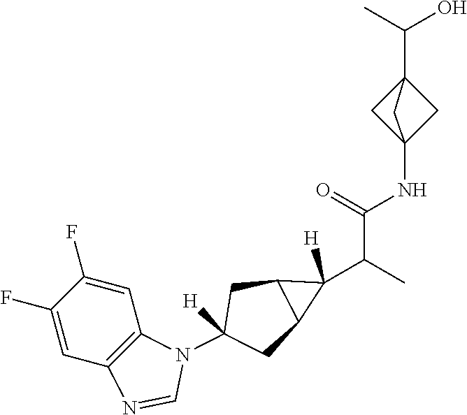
C1(F)=CC2=C(C=C1F)N(C1([H])CC3C(C1)C3(C(C)C(=O)NC13CC(C(C)O)(C1)C3)[H])C=N2
